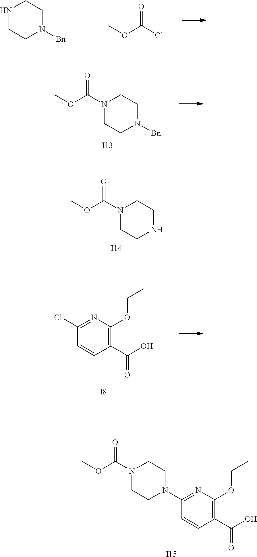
N1CCN([Bn])CC1.COC(Cl)=O.C1CN([Bn])CCN1C(OC)=O.[I13].C1CNCCN1C(OC)=O.[I14].C1(C(O)=O)=C(OCC)N=C(Cl)C=C1.[I8].C1(C(O)=O)=C(OCC)N=C(N2CCN(C(OC)=O)CC2)C=C1.[I15]
